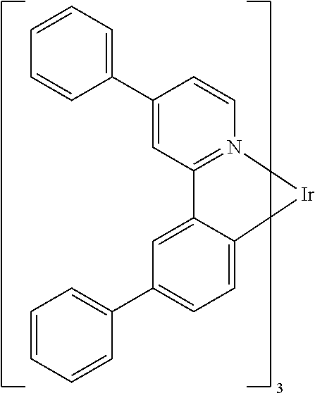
C1=C2C(=CC=C1C1=CC=CC=C1)[Ir]N1=C2C=C(C2=CC=CC=C2)C=C1
